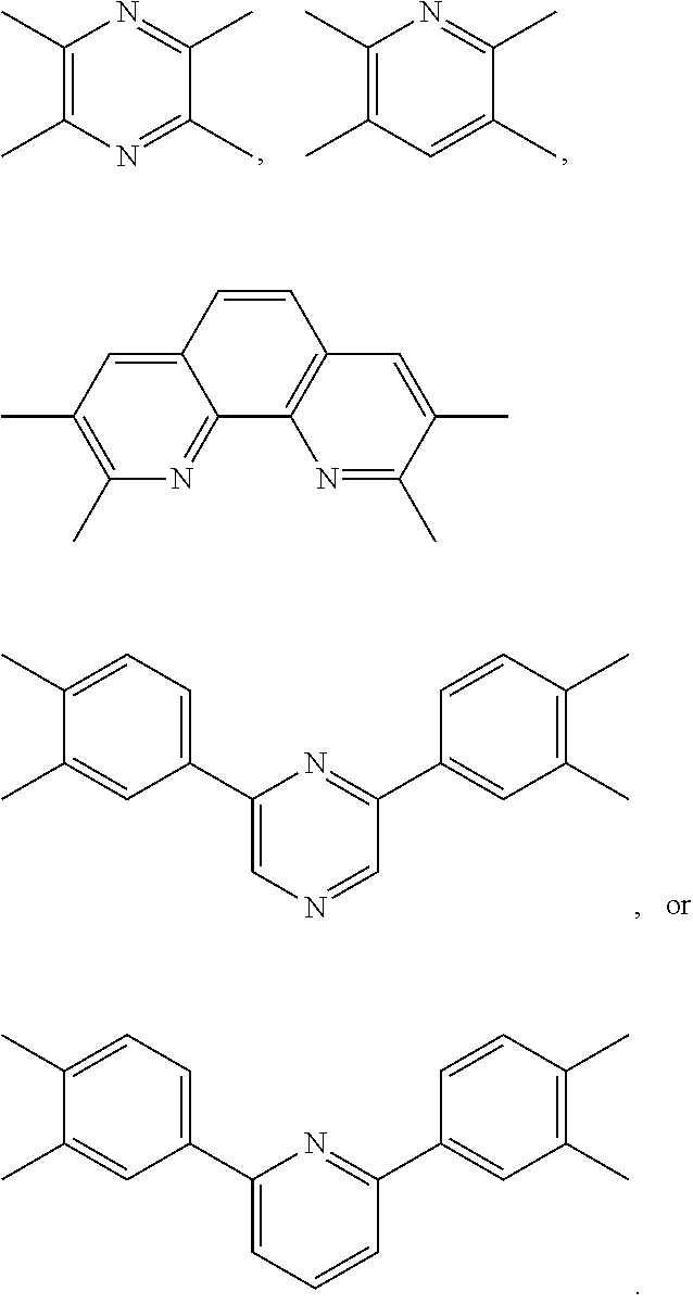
C1(C)=C(C)N=C(C)C(C)=N1.C1(C)=C(C)C=C(C)C(C)=N1.C1(C)=CC=C(C2=CN=CC(C3=CC(C)=C(C)C=C3)=N2)C=C1C.C1(C)=CC=C(C2=CC=CC(C3=CC(C)=C(C)C=C3)=N2)C=C1C.C12=NC(C)=C(C)C=C1C=CC1=C2N=C(C)C(C)=C1
